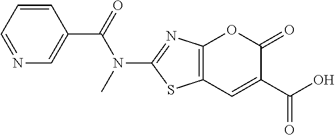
C12=C(C=C(C(=O)O)C(=O)O1)SC(N(C(C1=CN=CC=C1)=O)C)=N2
